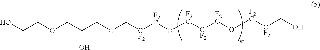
OCCOCC(COC[CF2][F2C]O[F2C][CF2][F2C]O[F2C][CF2]CO)O
